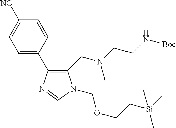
C1=C(C2=C(CN(C)CCN[Boc])N(COCC[Si](C)(C)C)C=N2)C=CC([NC])=C1
